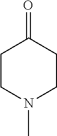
C1CN(C)CCC1=O
